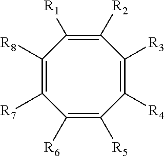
C1([R8])=C([R7])C([R6])=C([R5])C([R4])=C([R3])C([R2])=C1[R1]
